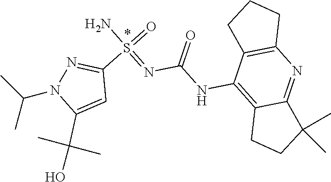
C1(NC(=O)N=S(=O)(N)C2=NN(C(C)C)C(C(O)(C)C)=C2)=C2CCC(C)(C)C2=NC2=C1CCC2
